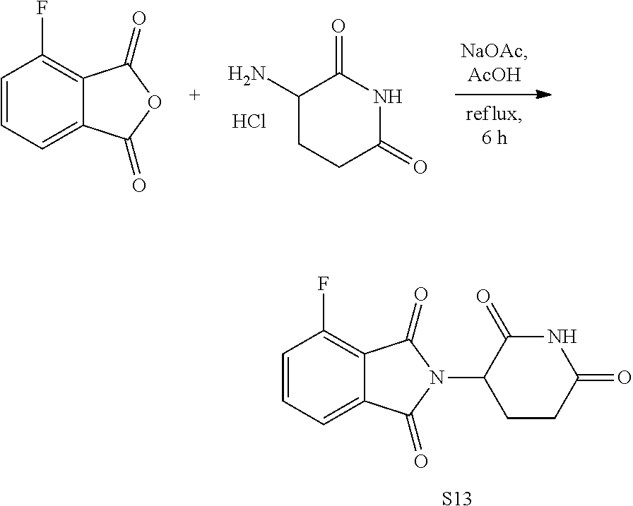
C1=CC=C2C(=C1F)C(=O)N(C1CCC(=O)NC1=O)C2=O.[S13].C1(N)CCC(=O)NC1=O.Cl.C1=CC=C2C(=C1F)C(=O)OC2=O
